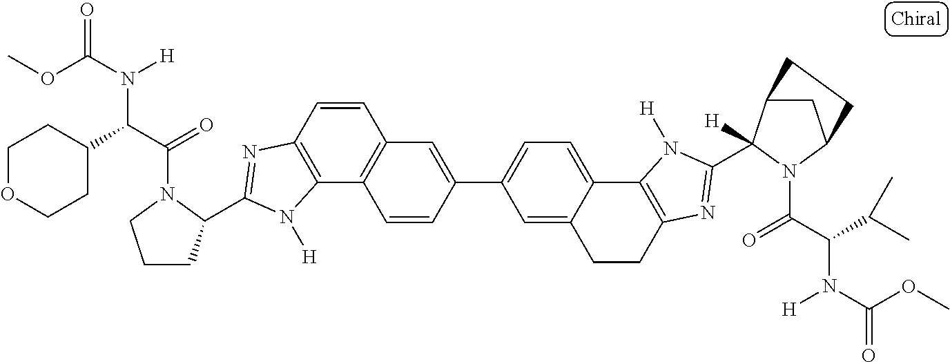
C12=C(C3=C(C=C1)C=C(C1=CC=C4C(=C1)CCC1=C4N([H])C(C4([H])C5CC(N4C(C(C(C)C)N(C(OC)=O)[H])=O)CC5)=N1)C=C3)N([H])C(C1CCCN1C(C(C1CCOCC1)N(C(OC)=O)[H])=O)=N2
